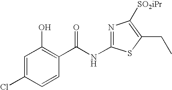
C1=C(Cl)C=CC(C(NC2=NC([SO2iPr])=C(CC)S2)=O)=C1O
